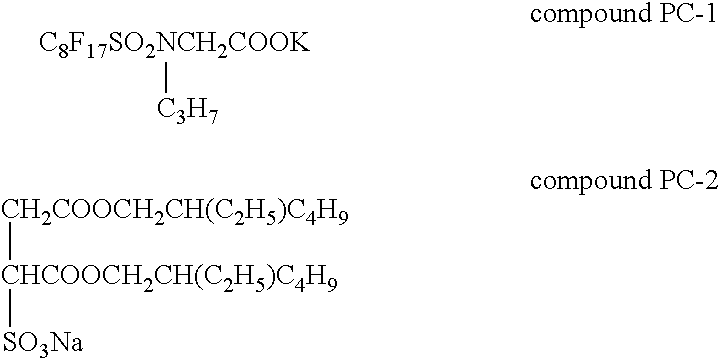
[C8F17SO2NCH2COOK][C3H7].[CH2COOCH2CH(C2H5)C4H9][CHCOOCH2CH(C2H5)C4H9][SO3Na]
